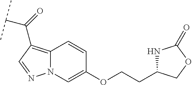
N12C(=C(C(=O)C(C)C)C=N1)C=CC(OCCC1NC(=O)OC1)=C2
